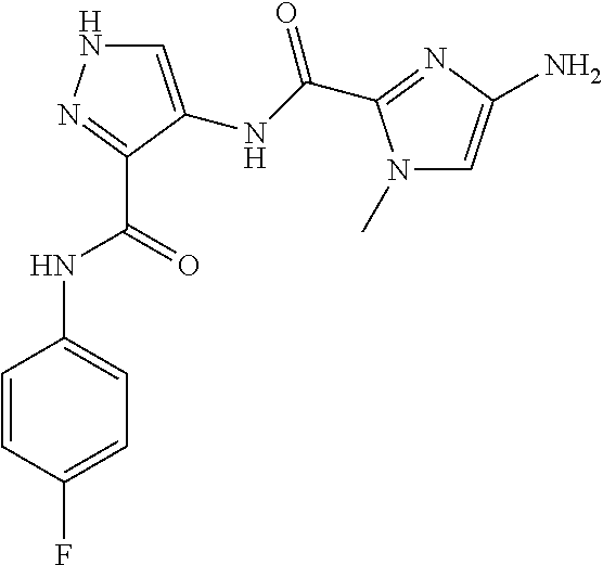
C1=C(NC(C2=NC(N)=CN2C)=O)C(C(=O)NC2=CC=C(F)C=C2)=NN1
